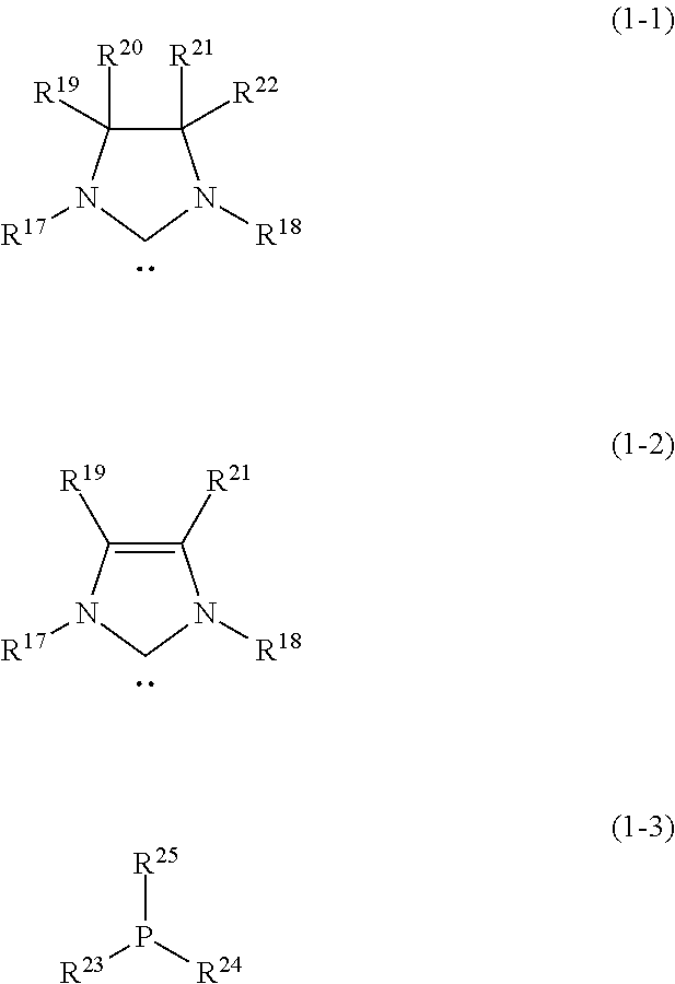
C1([R19])([R20])C([R22])([R21])N([R18])CN1[R17].C1([R19])=C([R21])N([R18])CN1[R17].[R25]P([R23])[R24]
